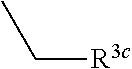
CC[R3c]
